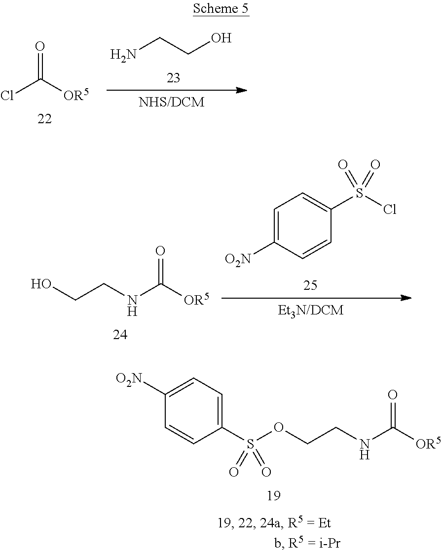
NCCO.ClC([OR5])=O.C1=C([O2N])C=CC(S(Cl)(=O)=O)=C1.OCCNC([OR5])=O.C1([O2N])=CC=C(S(OCCNC([OR5])=O)(=O)=O)C=C1
